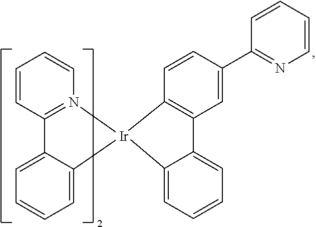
C1=CC2=N(C=C1)[Ir]1(C3=CC=CC=C23)C2=C(C=C(C3=NC=CC=C3)C=C2)C2=CC=CC=C12
